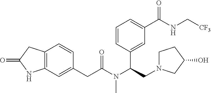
C12=C(NC(=O)C1)C=C(CC(N(C(CN1CCC(O)C1)C1=CC(C(NC[CF3])=O)=CC=C1)C)=O)C=C2
